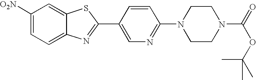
C1([O2N])=CC=C2C(=C1)SC(C1=CN=C(N3CCN(C(=O)OC(C)(C)C)CC3)C=C1)=N2
